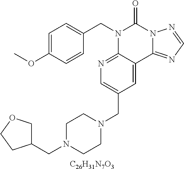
[C26H31N7O3].C1=C(OC)C=CC(CN2C3=NC=C(CN4CCN(CC5COCC5)CC4)C=C3C3=NC=NN3C2=O)=C1
